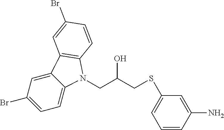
C1=C2C(=CC(Br)=C1)C1=C(N2CC(CSC2=CC=CC(N)=C2)O)C=CC(Br)=C1
